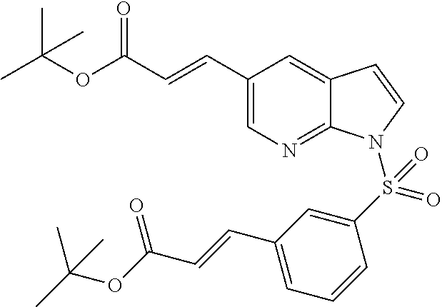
C(OC(C=CC1=CN=C2C(=C1)C=CN2S(C1=CC(C=CC(OC(C)(C)C)=O)=CC=C1)(=O)=O)=O)(C)(C)C
